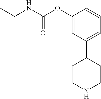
C1(OC(NCC)=O)=CC(C2CCNCC2)=CC=C1
